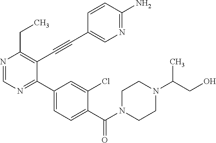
N1=CN=C(C2=CC=C(C(N3CCN(C(C)CO)CC3)=O)C(Cl)=C2)C(C#CC2=CN=C(N)C=C2)=C1CC
